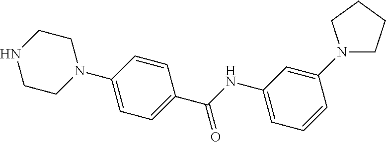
N1(C2=CC(NC(C3=CC=C(N4CCNCC4)C=C3)=O)=CC=C2)CCCC1
